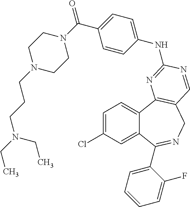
C1=C(Cl)C=C2C(=C1)C1=C(CN=C2C2=CC=CC=C2F)C=NC(NC2=CC=C(C(N3CCN(CCCN(CC)CC)CC3)=O)C=C2)=N1
